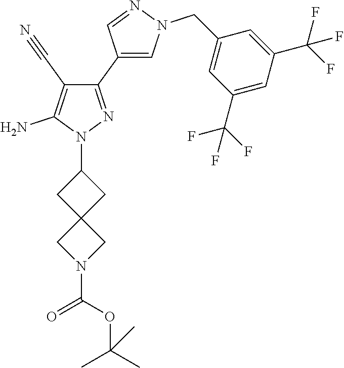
C1C2(CC1N1N=C(C3=CN(CC4=CC(C(F)(F)F)=CC(C(F)(F)F)=C4)N=C3)C(C#N)=C1N)CN(C(=O)OC(C)(C)C)C2
